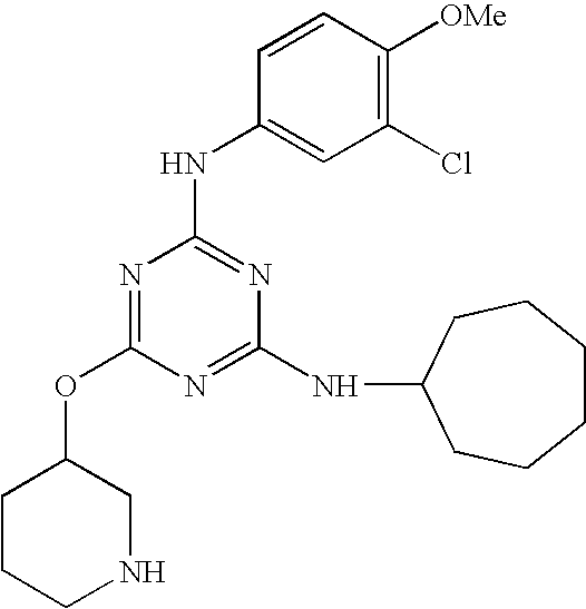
O(C1=NC(NC2=CC(Cl)=C([OMe])C=C2)=NC(NC2CCCCCC2)=N1)C1CCCNC1
